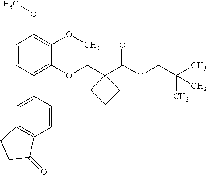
C1=CC(C2=CC3=C(C=C2)C(=O)CC3)=C(OCC2(C(OCC(C)(C)C)=O)CCC2)C(OC)=C1OC
